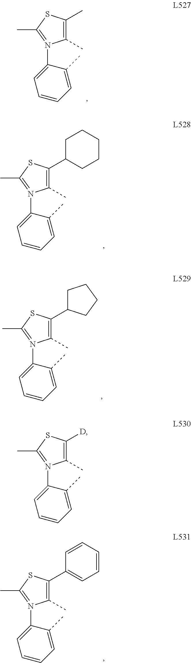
C1(C)=C(C)SC(C)=N1C1=CC=CC=C1C.C1(C)=C(C2CCCCC2)SC(C)=N1C1=CC=CC=C1C.C1(C)=C(C2CCCC2)SC(C)=N1C1=CC=CC=C1C.C1(C)=C(C2=CC=CC=C2)SC(C)=N1C1=CC=CC=C1C.C1(C)=C([D])SC(C)=N1C1=CC=CC=C1C
